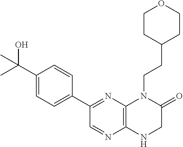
C12=C(N=C(C3=CC=C(C(O)(C)C)C=C3)C=N1)N(CCC1CCOCC1)C(=O)CN2
